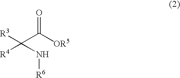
O=C([OR5])C([R3])(N[R6])[R4]
